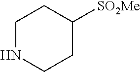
C1CC([SO2Me])CCN1
